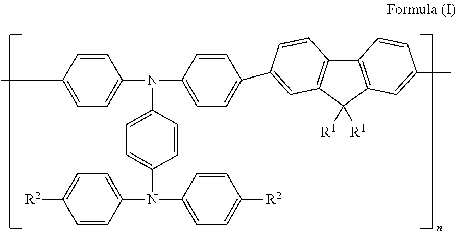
C1=CC(N(C2=CC=C(C)C=C2)C2=CC=C(C3=CC4=C(C5=C(C4([R1])[R1])C=C(C)C=C5)C=C3)C=C2)=CC=C1N(C1=CC=C([R2])C=C1)C1=CC=C([R2])C=C1
